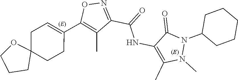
O1N=C(C(NC2=C(C)N(C)N(C3CCCCC3)C2=O)=O)C(C)=C1C1=CCC2(CC1)OCCC2
